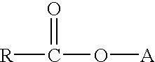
[R]C(O[A])=O
